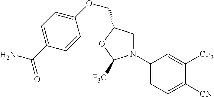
C1(N2CC(COC3=CC=C(C(=O)N)C=C3)OC2[F3C])=CC=C([CN])C([CF3])=C1
